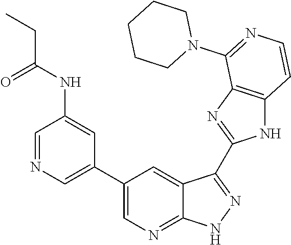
C1=NC=C(C2=CN=C3C(=C2)C(C2=NC4=C(N2)C=CN=C4N2CCCCC2)=NN3)C=C1NC(CC)=O
